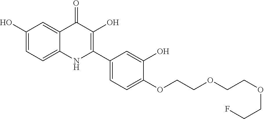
C1(O)=CC=C2C(=C1)C(=O)C(O)=C(C1=CC=C(OCCOCCOCCF)C(O)=C1)N2
